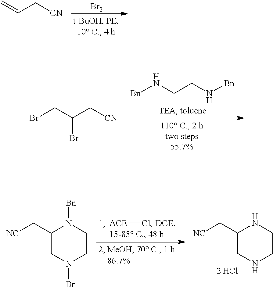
[Br2].C=CC[CN].[Bn]NCCN[Bn].BrCC(C[CN])Br.[ACE]Cl.C1(C[NC])CNCCN1.C1(C[NC])CN([Bn])CCN1[Bn]
